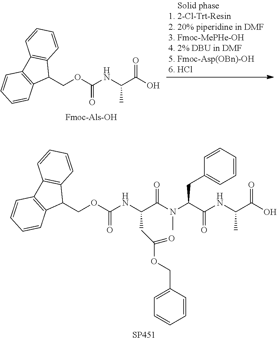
O(C(NC(C(O)=O)C)=O)CC1C2=C(C3=C1C=CC=C3)C=CC=C2.O(C(NC(C(N(C(C(NC(C(O)=O)C)=O)CC1=CC=CC=C1)C)=O)CC(=O)OCC1=CC=CC=C1)=O)CC1C2=C(C3=C1C=CC=C3)C=CC=C2.[SP451]
